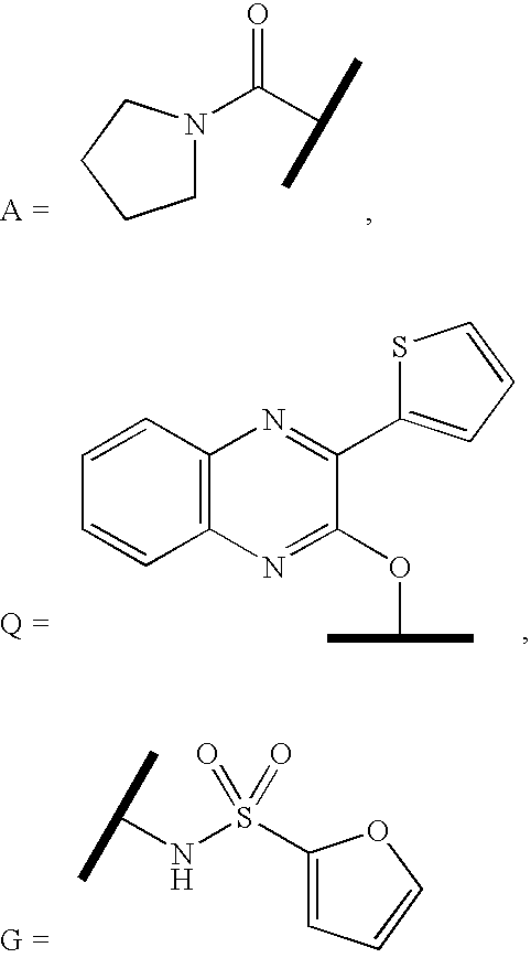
C12=C(C=CC=C1)N=C(C1=CC=CS1)C(OC(C)C)=N2.C1(S(NC(C)C)(=O)=O)=CC=CO1.C(C(C)C)(=O)N1CCCC1
